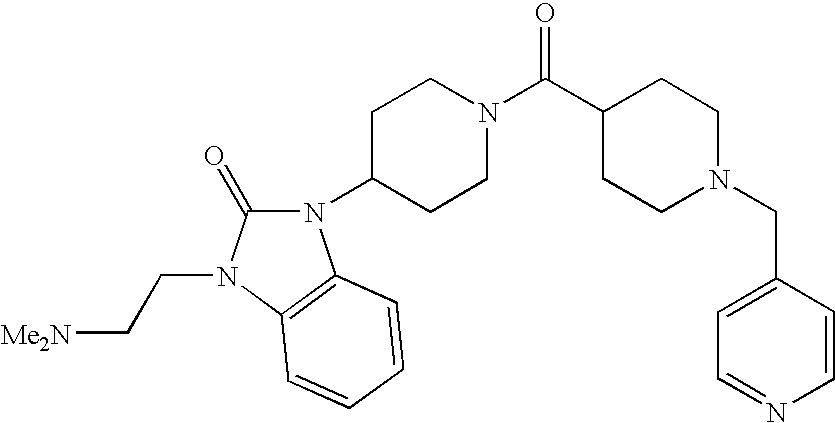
C1CC(C(N2CCC(N3C(=O)N(CC[Me2N])C4=C3C=CC=C4)CC2)=O)CCN1CC1=CC=NC=C1
